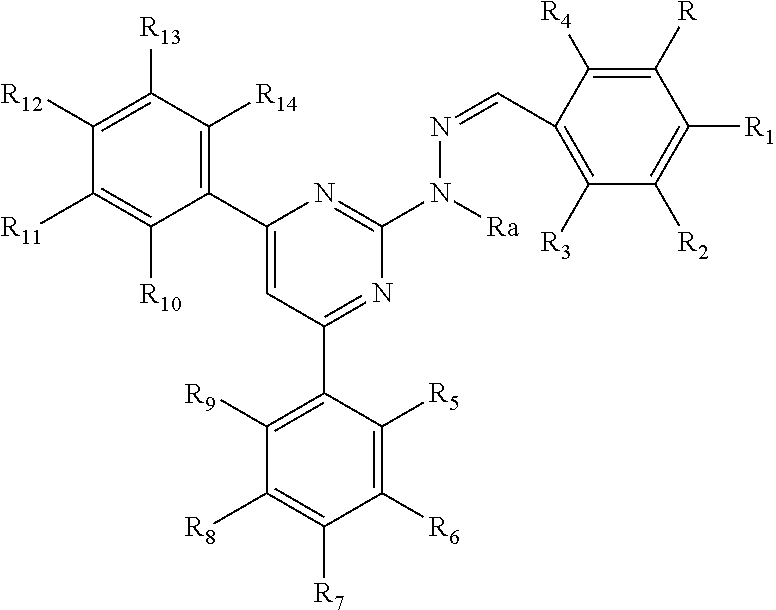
C1([R12])=C([R13])C([R14])=C(C2=CC(C3=C([R9])C([R8])=C([R7])C([R6])=C3[R5])=NC(N(N=CC3=C([R3])C([R2])=C([R1])C([R])=C3[R4])[Ra])=N2)C([R10])=C1[R11]
